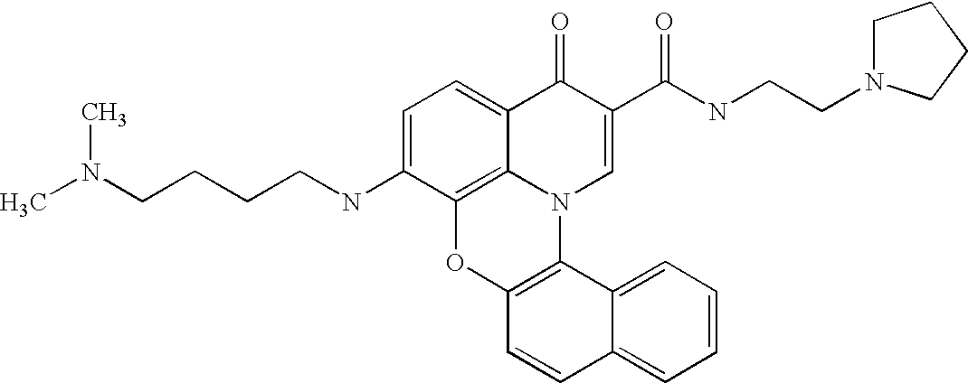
C12=C3C(=CC=C1NCCCCN(C)C)C(=O)C(C(NCCN1CCCC1)=O)=CN3C1=C(O2)C=CC2=CC=CC=C12
